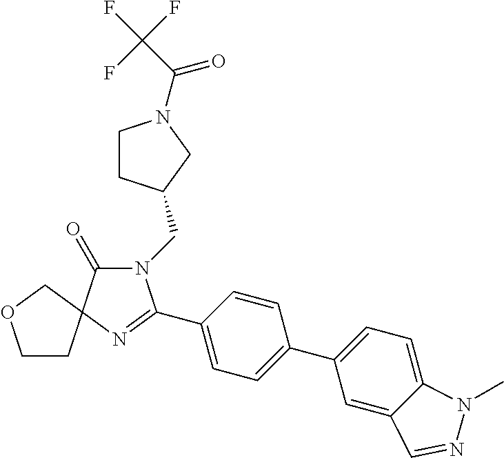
N1(CC2CCN(C(C(F)(F)F)=O)C2)C(=O)C2(N=C1C1=CC=C(C3=CC=C4C(=C3)C=NN4C)C=C1)COCC2
